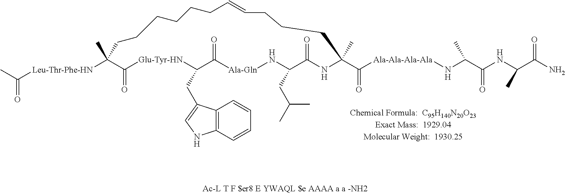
CC([Leu-Thr-Phe-HN]C1(C)C(=O)[Glu-Tyr-HN]C(CC2=CNC3=C2C=CC=C3)C(=O)[Ala-Gln]NC(CC(C)C)C(=O)NC(C(=O)[Ala-Ala-Ala-Ala]NC(C(=O)NC(C(=O)N)C)C)(C)CCCC=CCCCCCC1)=O
